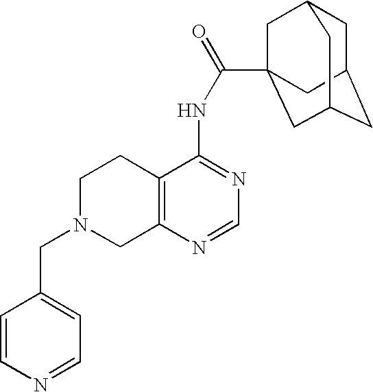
C1N(CC2=CC=NC=C2)CC2=C(C1)C(NC(=O)C13CC4CC(CC(C1)C4)C3)=NC=N2
